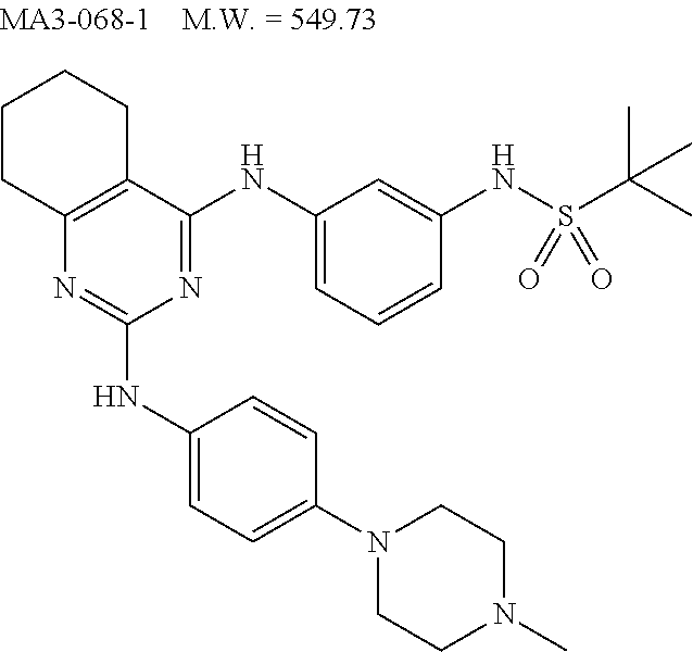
N1=C(NC2=CC=CC(NS(C(C)(C)C)(=O)=O)=C2)C2=C(N=C1NC1=CC=C(N3CCN(C)CC3)C=C1)CCCC2
